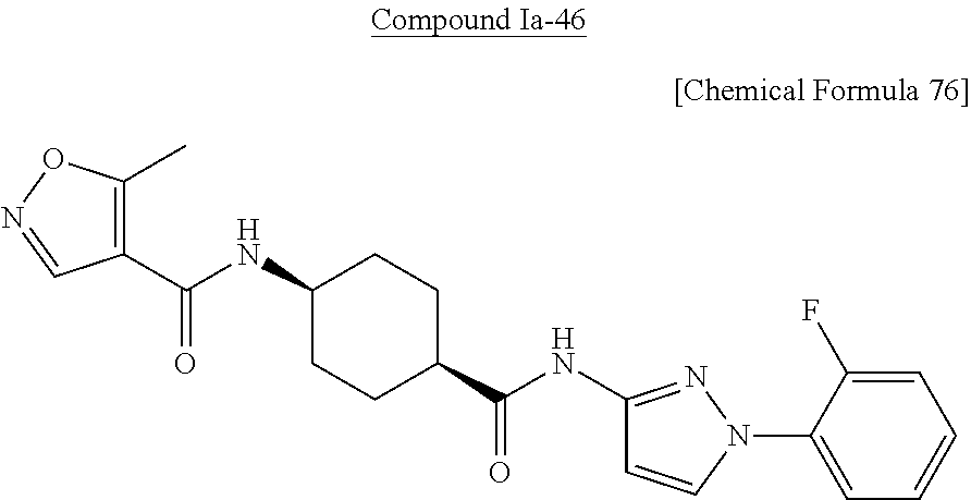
C(NC1CCC(C(NC2=NN(C3=CC=CC=C3F)C=C2)=O)CC1)(=O)C1=C(C)ON=C1
